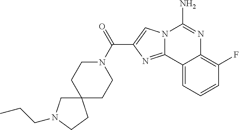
N12C(=NC(C(N3CCC4(CC3)CN(CCC)CC4)=O)=C1)C1=CC=CC(F)=C1N=C2N
